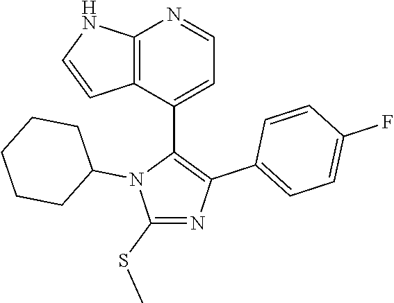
C1=C(C2=C(C3=CC=C(F)C=C3)N=C(SC)N2C2CCCCC2)C2=C(N=C1)NC=C2
